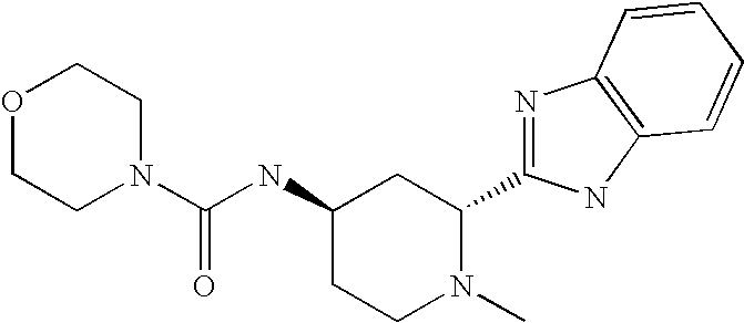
O1CCN(C(NC2CCN(C)C(C3=NC4=C(N3)C=CC=C4)C2)=O)CC1
